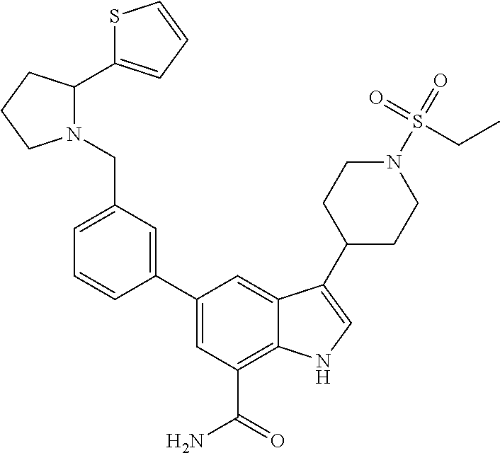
C1=CC(C2=CC(C(=O)N)=C3C(=C2)C(C2CCN(S(=O)(=O)CC)CC2)=CN3)=CC(CN2C(C3=CC=CS3)CCC2)=C1
